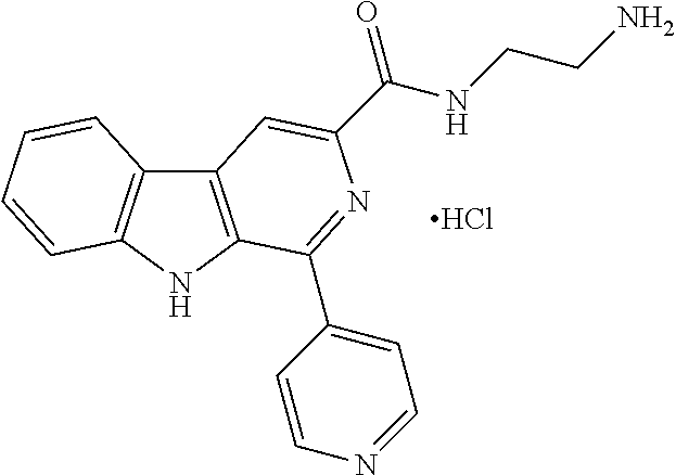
C12=C(NC3=C1C=CC=C3)C(C1=CC=NC=C1)=NC(C(=O)NCCN)=C2.Cl
